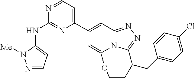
N1=CC=C(C2=CC3=NN=C4N3C(=C2)OCCC4CC2=CC=C(Cl)C=C2)N=C1NC1=CC=NN1[Me]
